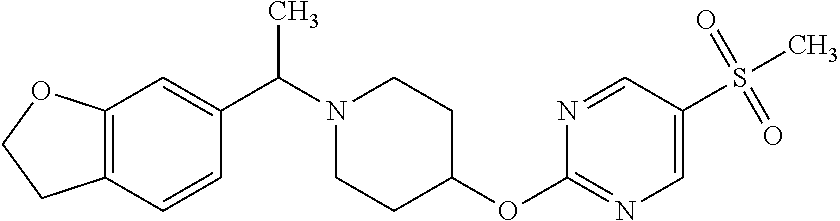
N1=CC(S(=O)(=O)C)=CN=C1OC1CCN(C(C2=CC3=C(CCO3)C=C2)C)CC1
